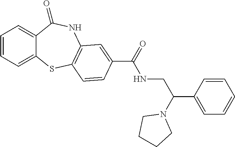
C1=CC=C2C(=C1)C(=O)NC1=C(S2)C=CC(C(=O)NCC(C2=CC=CC=C2)N2CCCC2)=C1
